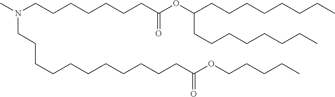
C(CC)CCOC(CCCCCCCCCCCN(C)CCCCCCCC(=O)OC(CCCCCCCC)CCCCCCCC)=O
